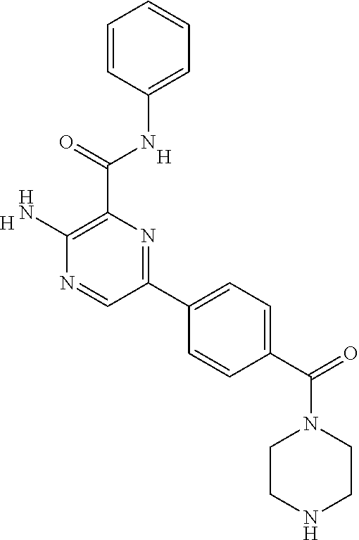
[H].[H].C1=CC(NC(C2=C(N)N=CC(C3=CC=C(C(N4CCNCC4)=O)C=C3)=N2)=O)=CC=C1
